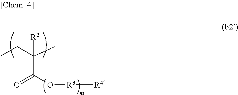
C(C(O[R3][R4])=O)(CC)(C)[R2]
